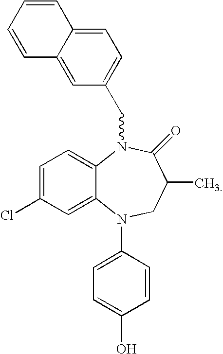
C12=CC=C(Cl)C=C1N(C1=CC=C(O)C=C1)CC(C)C(=O)N2CC1=CC=C2C(=C1)C=CC=C2
